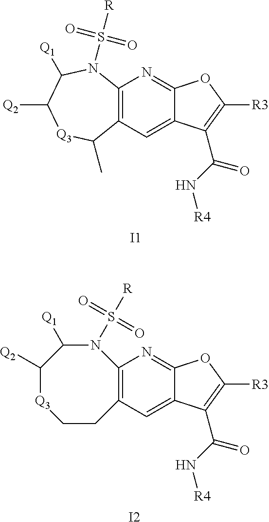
C12=C(C=C3C(=N1)OC([R3])=C3C(=O)N[R4])C(C)[Q3]C([Q2])C([Q1])N2S([R])(=O)=O.[I1].[I2].C12=C(C=C3C(=N1)OC([R3])=C3C(=O)N[R4])CC[Q3]C([Q2])C([Q1])N2S([R])(=O)=O
